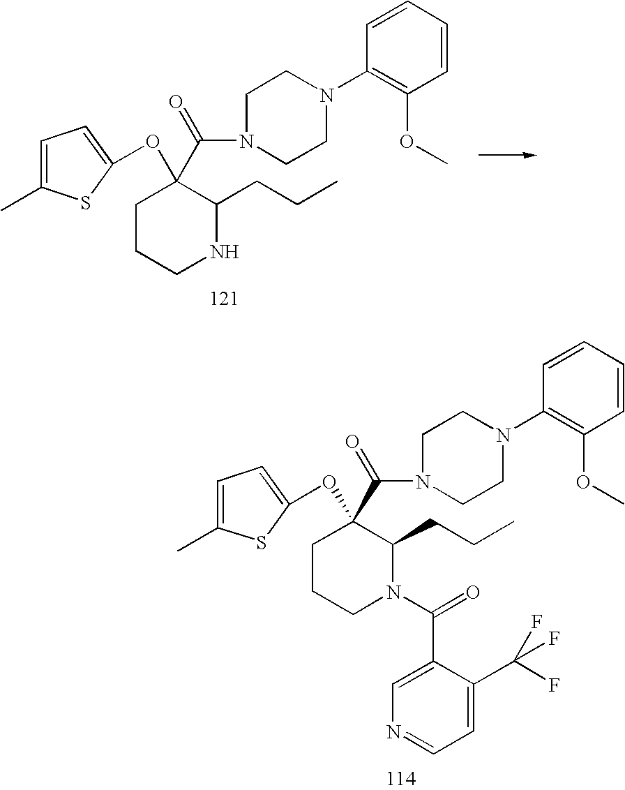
N1C(CCC)C(C(=O)N2CCN(C3=C(OC)C=CC=C3)CC2)(OC2=CC=C(C)S2)CCC1.N1(C(=O)C2=CN=CC=C2C(F)(F)F)C(CCC)C(C(=O)N2CCN(C3=C(OC)C=CC=C3)CC2)(OC2=CC=C(C)S2)CCC1
